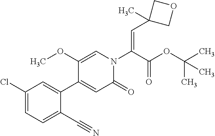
C(=C(N1C=C(OC)C(C2=CC(Cl)=CC=C2C#N)=CC1=O)C(OC(C)(C)C)=O)C1(C)COC1
